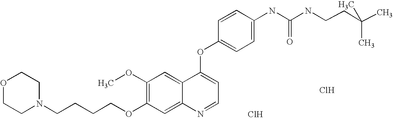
C1=CC(OC2=CC=NC3=CC(OCCCCN4CCOCC4)=C(OC)C=C23)=CC=C1NC(=O)NCCC(C)(C)C.Cl.Cl
